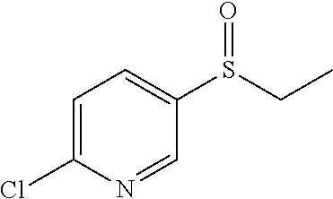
C1=C(Cl)N=CC(S(CC)=O)=C1
